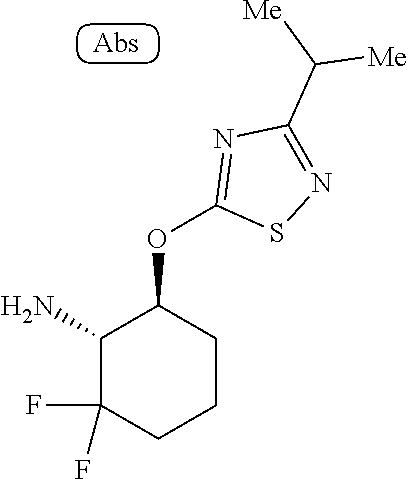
C1(N)C(F)(F)CCCC1OC1=NC(C([Me])[Me])=NS1
